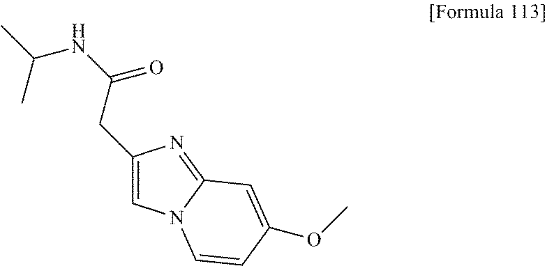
C1=C(CC(NC(C)C)=O)N=C2N1C=CC(OC)=C2
